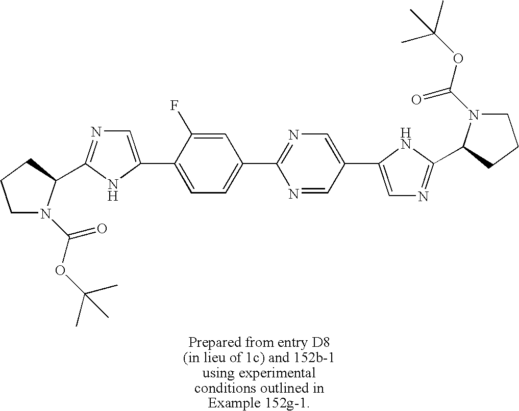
C1N(C(=O)OC(C)(C)C)C(C2=NC=C(C3=CC=C(C4=NC=C(C5=CN=C(C6N(C(=O)OC(C)(C)C)CCC6)N5)C=N4)C=C3F)N2)CC1
